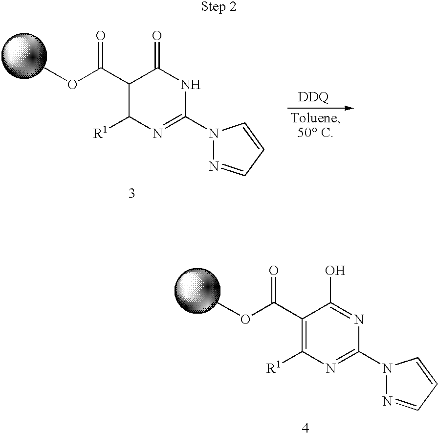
COC(C1=C([R1])N=C(N2N=CC=C2)N=C1O)=O.COC(C1C(=O)NC(N2N=CC=C2)=NC1[R1])=O
